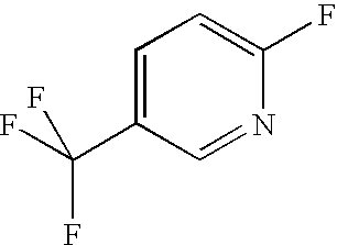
C1=C(C(F)(F)F)C=NC(F)=C1
